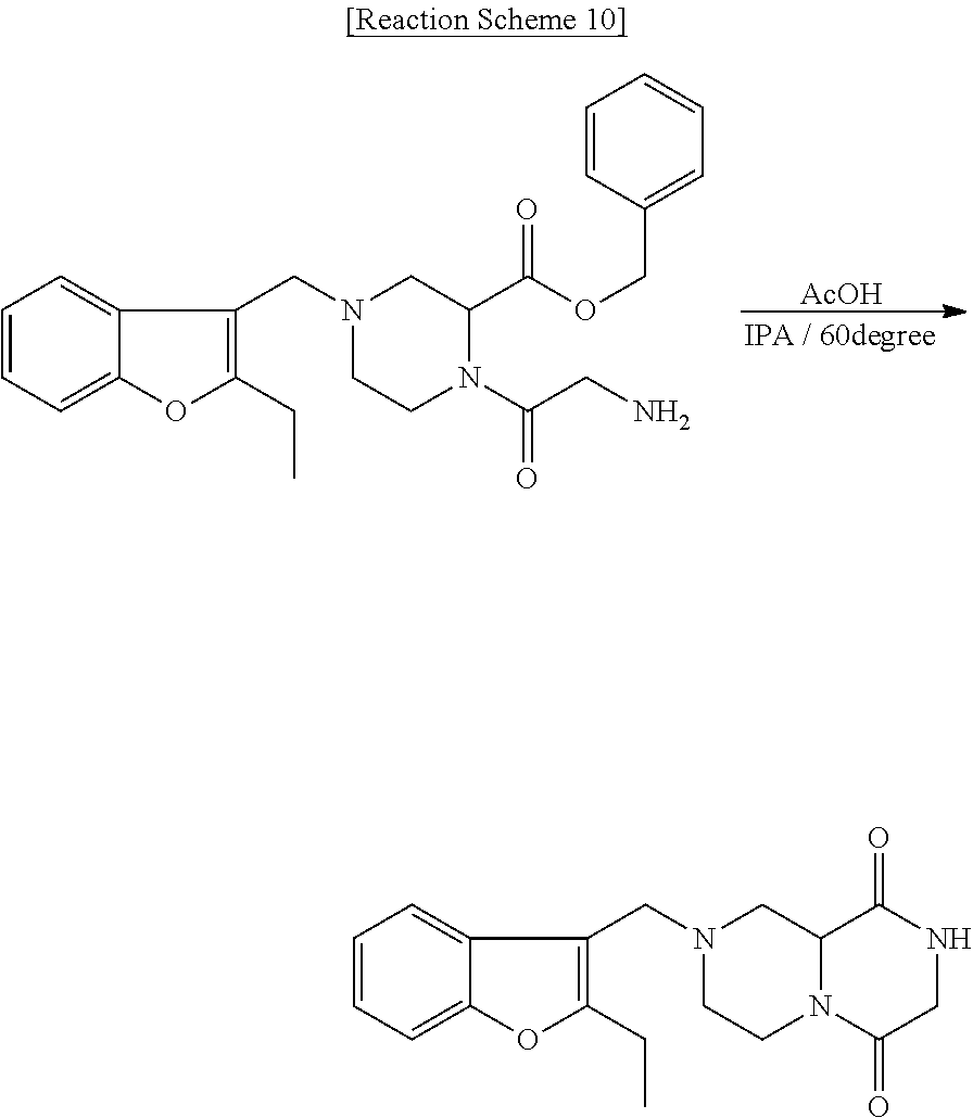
[AcOH].C1=CC=C2C(=C1)C(CN1CCN(C(CN)=O)C(C(=O)OCC3=CC=CC=C3)C1)=C(CC)O2.C1=CC=C2C(=C1)C(CN1CCN3C(C1)C(=O)NCC3=O)=C(CC)O2
